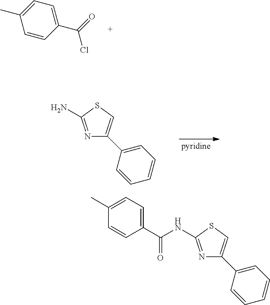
CC1=CC=C(C(=O)Cl)C=C1.N1=C(N)SC=C1C1=CC=CC=C1.N1=C(NC(C2=CC=C(C)C=C2)=O)SC=C1C1=CC=CC=C1
